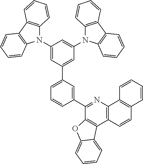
C12=C(N=C(C3=CC(C4=CC(N5C6=C(C7=C5C=CC=C7)C=CC=C6)=CC(N5C6=C(C7=C5C=CC=C7)C=CC=C6)=C4)=CC=C3)C3=C1C1=CC=CC=C1O3)C1=C(C=C2)C=CC=C1
